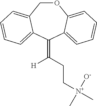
O1CC2=CC=CC=C2C(=C([H])CC[N+](C)(C)[O-])C2=CC=CC=C12
